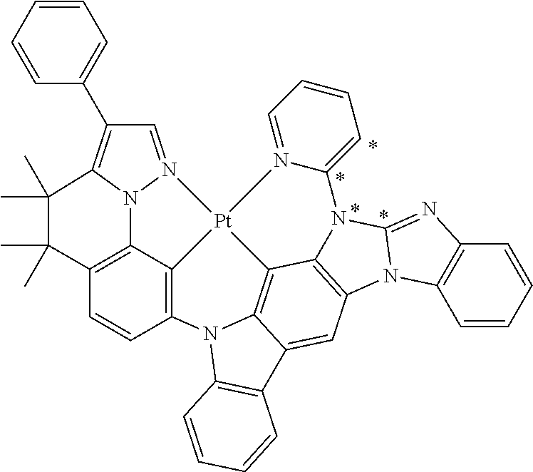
C12=C3C4=C(C=C1)N1C5=C6C7=C(N8C9=C(C=CC=C9)N=C8N7C7=CC=CC=N7[Pt]46N4=CC(C6=CC=CC=C6)=C(N43)C(C)(C)C2(C)C)C=C5C2=C1C=CC=C2
